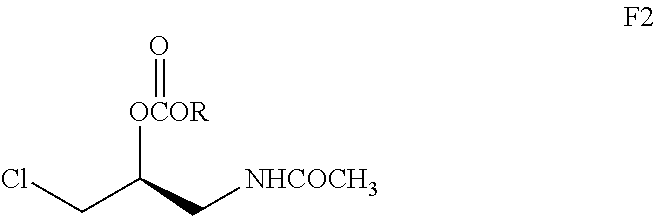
ClCC(C[NHCOCH3])[OCOR]=O
